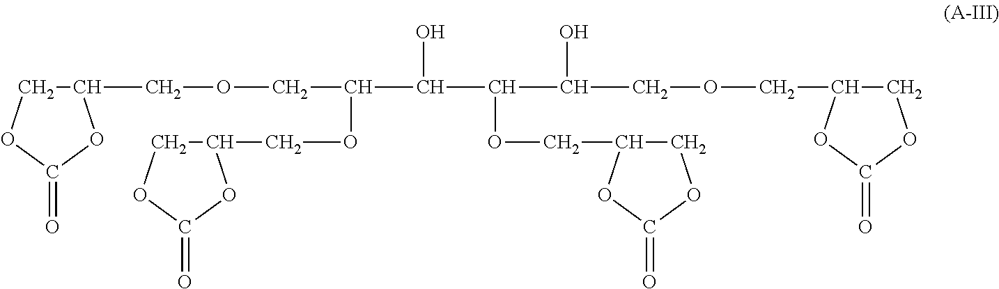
C1(COCC(OCC2COC(=O)O2)C(O)C(OCC2COC(=O)O2)C(O)COCC2COC(=O)O2)COC(=O)O1
